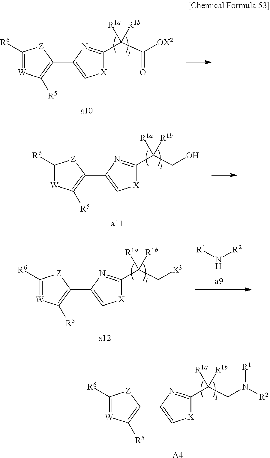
[a12].C1([R6])=[W]C([R5])=C(C2=C[X]C(C(C[X3])([R1b])[R1a])=N2)[Z]1.[R1]N[R2].[a10].C1([R6])=[W]C([R5])=C(C2=C[X]C(C(C([OX2])=O)([R1b])[R1a])=N2)[Z]1.[a11].C1([R6])=[W]C([R5])=C(C2=C[X]C(C(CO)([R1b])[R1a])=N2)[Z]1.[A4].C1([R6])=[W]C([R5])=C(C2=C[X]C(C(CN([R2])[R1])([R1b])[R1a])=N2)[Z]1
